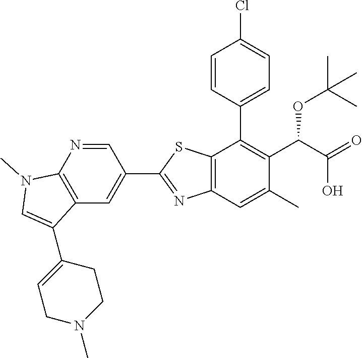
C1(C2=CC3=C(N=C2)N(C)C=C3C2=CCN(C)CC2)=NC2=C(S1)C(C1=CC=C(Cl)C=C1)=C(C(OC(C)(C)C)C(O)=O)C(C)=C2
